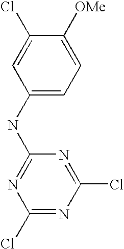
C1(NC2=NC(Cl)=NC(Cl)=N2)=CC=C([OMe])C(Cl)=C1
